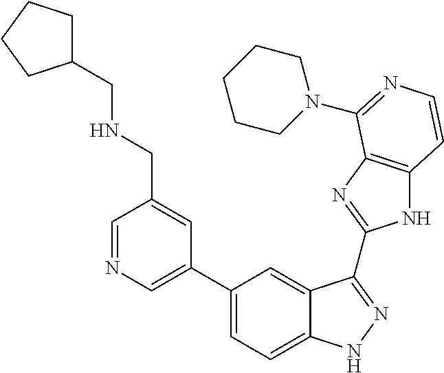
C1(C2=CN=CC(CNCC3CCCC3)=C2)=CC=C2C(=C1)C(C1=NC3=C(N1)C=CN=C3N1CCCCC1)=NN2
